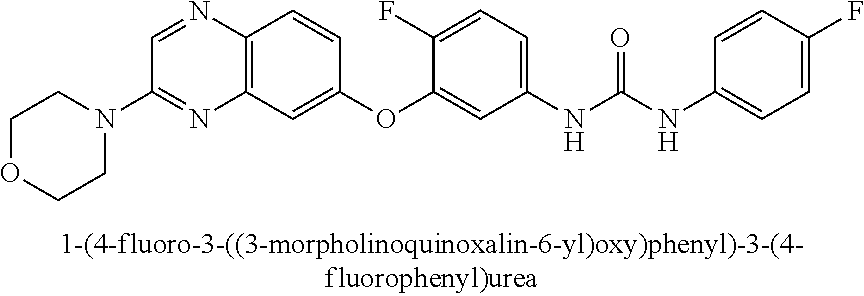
C12=C(C=C(OC3=CC(NC(NC4=CC=C(F)C=C4)=O)=CC=C3F)C=C1)N=C(N1CCOCC1)C=N2
